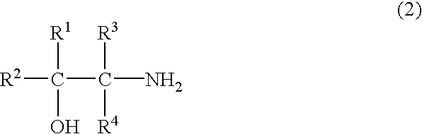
[R2]C(C(N)([R3])[R4])([R1])O
